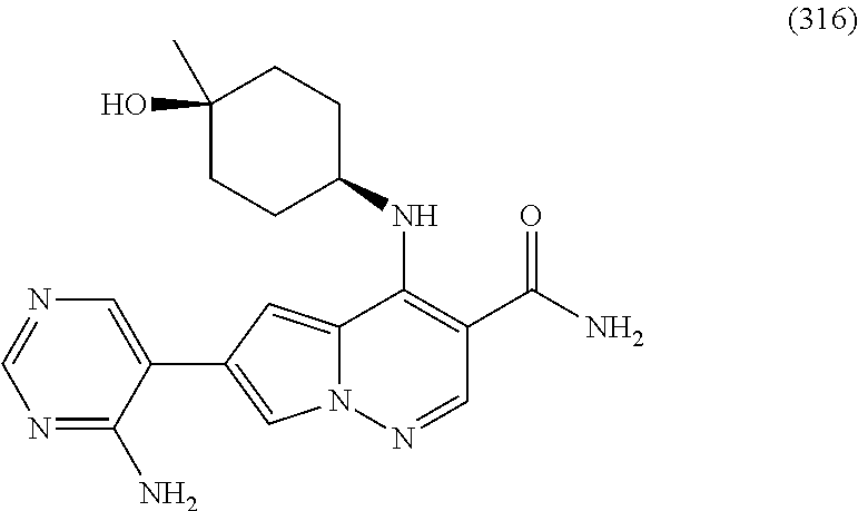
N(C1=C(C(N)=O)C=NN2C1=CC(C1=CN=CN=C1N)=C2)C1CCC(O)(C)CC1
